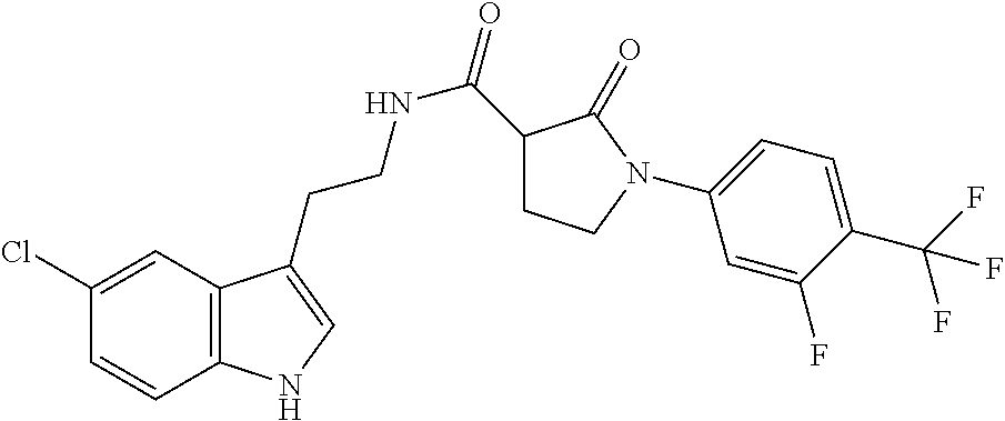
C12=C(C=C(Cl)C=C1)C(CCNC(=O)C1CCN(C3=CC=C(C(F)(F)F)C(F)=C3)C1=O)=CN2
